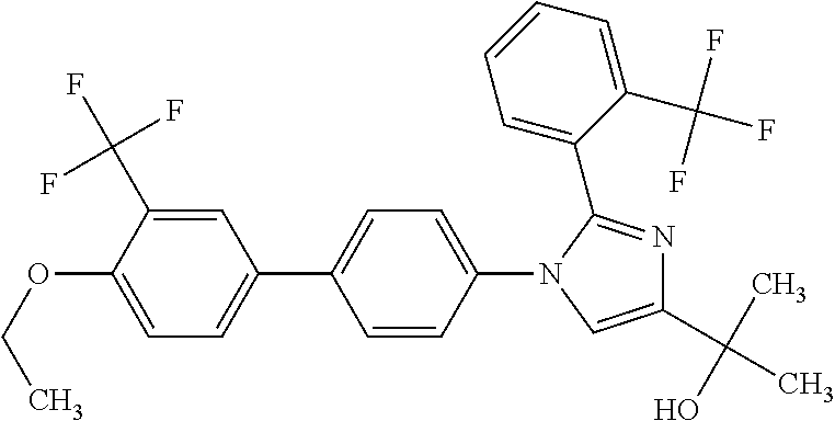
C1(C(F)(F)F)=CC(C2=CC=C(N3C(C4=CC=CC=C4C(F)(F)F)=NC(C(C)(O)C)=C3)C=C2)=CC=C1OCC
